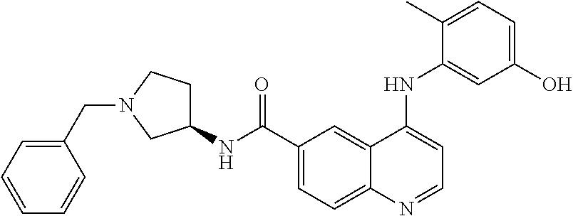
C1(C(=O)NC2CCN(CC3=CC=CC=C3)C2)=CC=C2C(=C1)C(NC1=CC(O)=CC=C1C)=CC=N2
